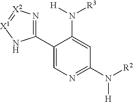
C1(C2=N[X2]=[X1]N2)=CN=C(N([H])[R2])C=C1N([R3])[H]
